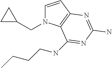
C1=CC2=C(N1CC1CC1)C(NCCCC)=NC(N)=N2
